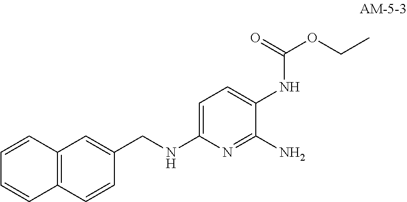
C12=C(C=CC(CNC3=CC=C(NC(=O)OCC)C(N)=N3)=C1)C=CC=C2
